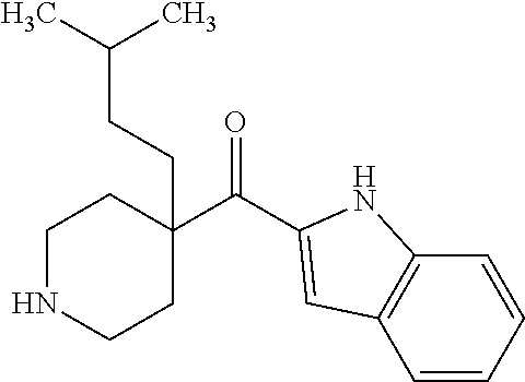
C(=O)(C1(CCC(C)C)CCNCC1)C1=CC2=C(C=CC=C2)N1
